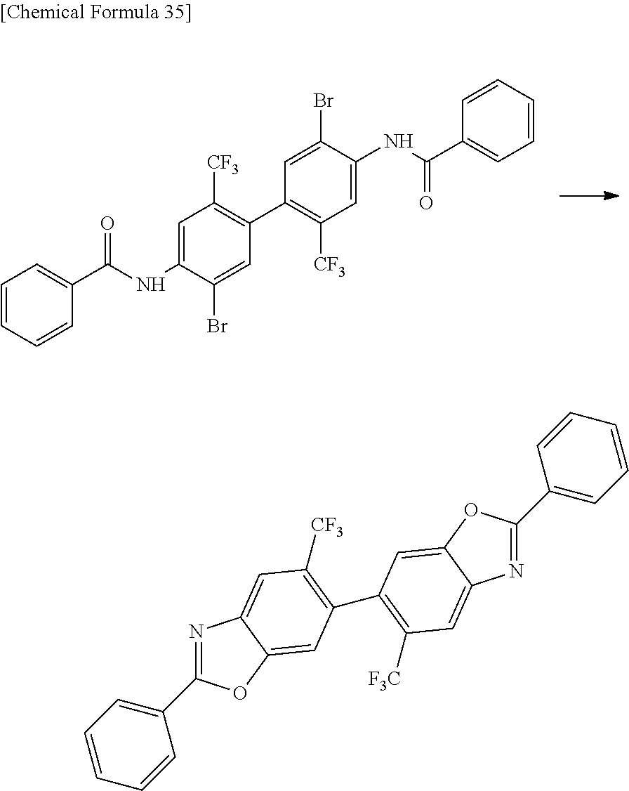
C1=C(NC(C2=CC=CC=C2)=O)C(Br)=CC(C2=C([CF3])C=C(NC(C3=CC=CC=C3)=O)C(Br)=C2)=C1[CF3].C1=CC=C(C2=NC3=CC([CF3])=C(C4=C([F3C])C=C5N=C(C6=CC=CC=C6)OC5=C4)C=C3O2)C=C1
